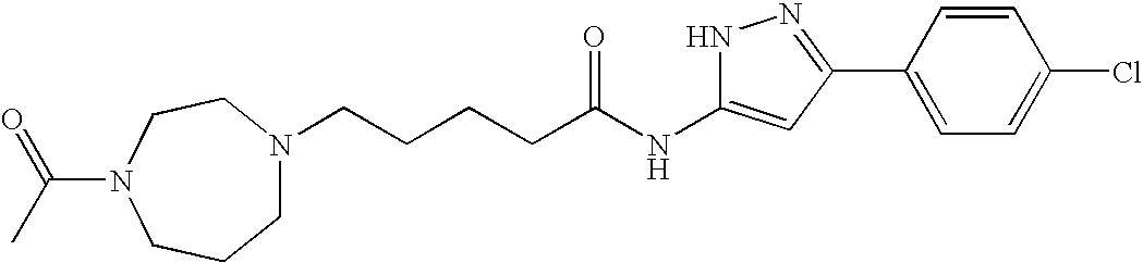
C(CCCC(NC1=CC(C2=CC=C(Cl)C=C2)=NN1)=O)N1CCCN(C(C)=O)CC1
